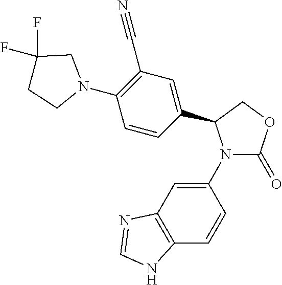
C1(N2C(=O)OCC2C2=CC(C#N)=C(N3CC(F)(F)CC3)C=C2)=CC2=C(C=C1)NC=N2
